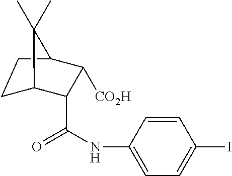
C1C2C(C(=O)NC3=CC=C(I)C=C3)C([CO2H])C(C1)C2(C)C
